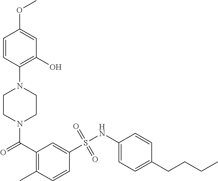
N1(C(C2=C(C)C=CC(S(NC3=CC=C(CCCC)C=C3)(=O)=O)=C2)=O)CCN(C2=C(O)C=C(OC)C=C2)CC1
